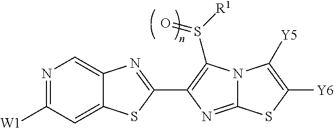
C12=CC([W1])=NC=C1N=C(C1=C(S([R1])=O)N3C(=N1)SC([Y6])=C3[Y5])S2
